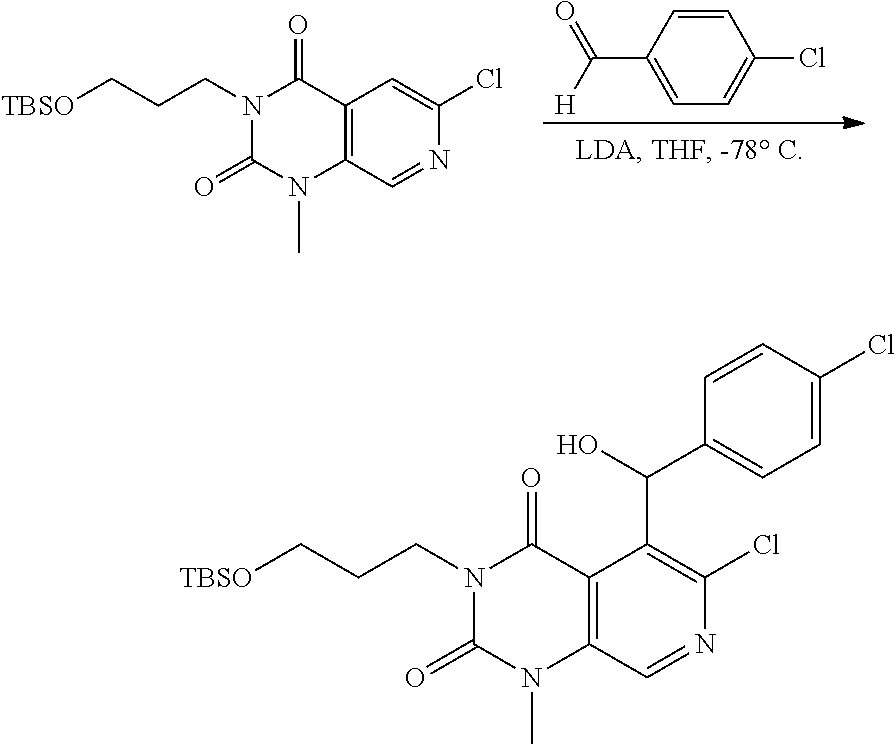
C1(Cl)=CC2=C(C=N1)N(C)C(=O)N(CCC[TBSO])C2=O.C1=CC(C([H])=O)=CC=C1Cl.C1(Cl)=C(C(O)C2=CC=C(Cl)C=C2)C2=C(C=N1)N(C)C(=O)N(CCC[TBSO])C2=O
